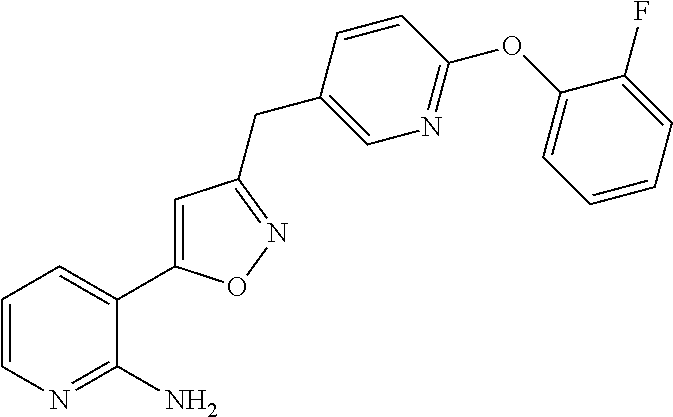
C1=CN=C(N)C(C2=CC(CC3=CN=C(OC4=CC=CC=C4F)C=C3)=NO2)=C1
